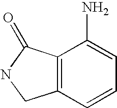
C12=C(C=CC=C1N)CNC2=O
